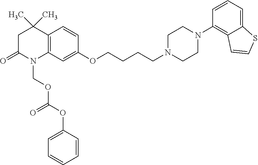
C12=C(C=C(OCCCCN3CCN(C4=C5C(=CC=C4)SC=C5)CC3)C=C1)N(COC(OC1=CC=CC=C1)=O)C(=O)CC2(C)C
